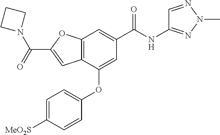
C12=C(C(OC3=CC=C([MeO2S])C=C3)=CC(C(NC3=NN(C)N=C3)=O)=C1)C=C(C(N1CCC1)=O)O2
